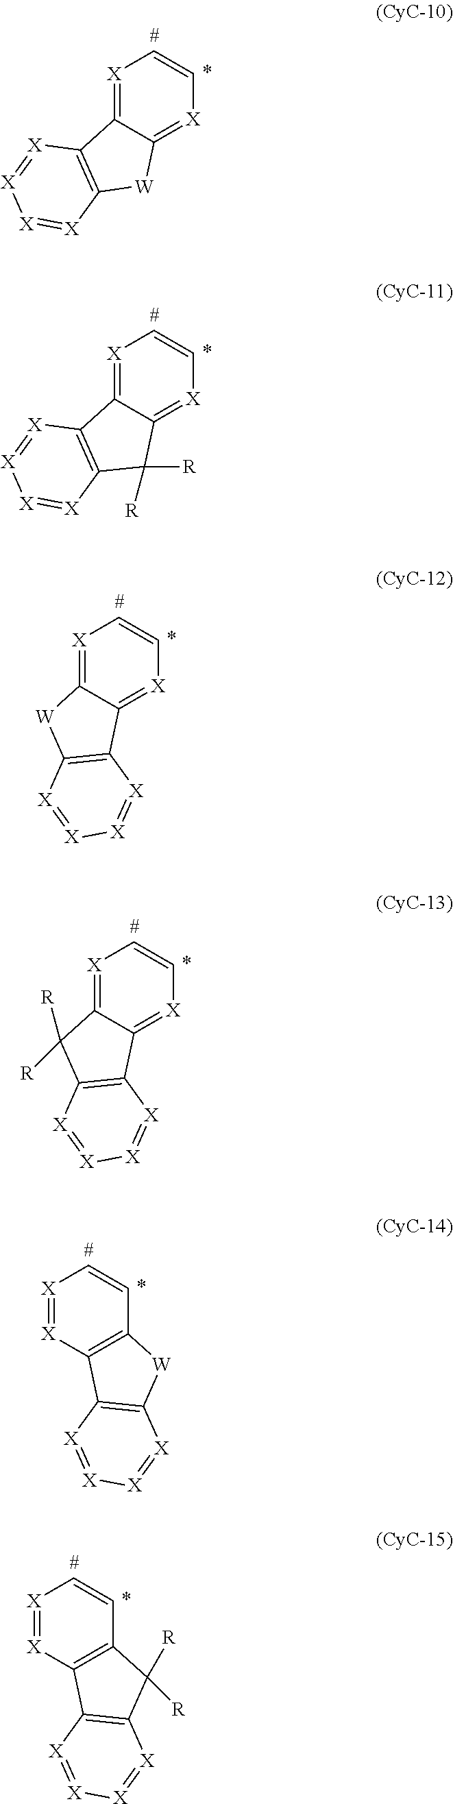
[X]1=C2C(=[X]C=C1)[W]C1=C2[X]=[X][X]=[X]1.[X]1=C2C(=[X]C=C1)C([R])([R])C1=C2[X]=[X][X]=[X]1.[X]1=C2C(=[X]C=C1)C1=C([W]2)[X]=[X][X]=[X]1.[X]1=C2C(=[X]C=C1)C1=C(C2([R])[R])[X]=[X][X]=[X]1.[X]1=[X]C2=C(C=C1)[W]C1=C2[X]=[X][X]=[X]1.[X]1=[X]C2=C(C=C1)C([R])([R])C1=C2[X]=[X][X]=[X]1
